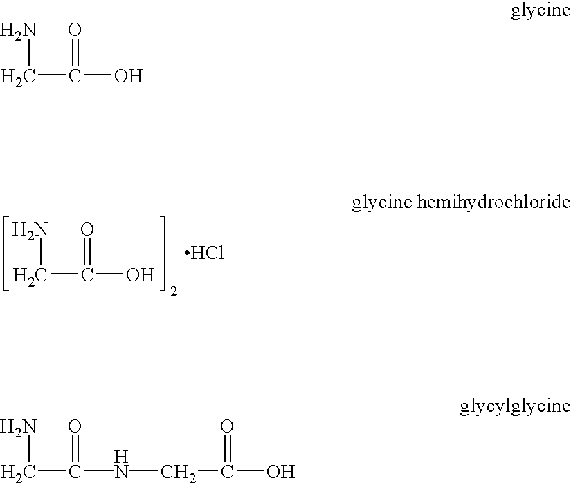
Cl.C(C(O)=O)N.C(C(O)=O)N.C(C(NCC(O)=O)=O)N
